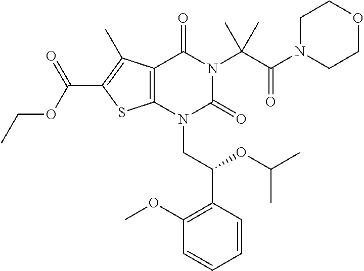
C1=CC(C(OC(C)C)CN2C(=O)N(C(C(=O)N3CCOCC3)(C)C)C(=O)C3=C2SC(C(OCC)=O)=C3C)=C(OC)C=C1
